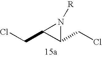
C1(CCl)N([R])C1CCl
